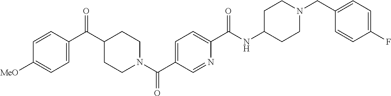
C1=C(C(C2CCN(C(C3=CC=C(C(NC4CCN(CC5=CC=C(F)C=C5)CC4)=O)N=C3)=O)CC2)=O)C=CC([MeO])=C1
